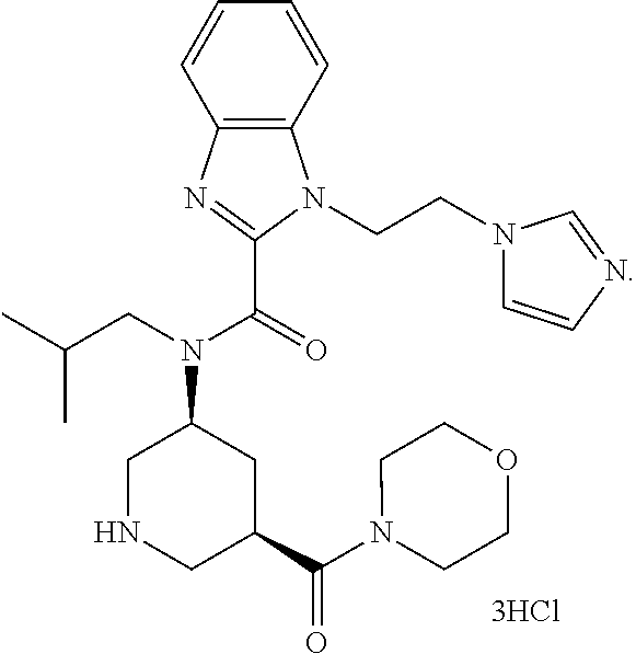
C12=C(C=CC=C1)N(CCN1C=CN=C1)C(C(=O)N(CC(C)C)C1CC(C(N3CCOCC3)=O)CNC1)=N2
